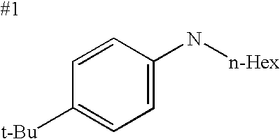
C1=C(N[n-Hex])C=CC([t-Bu])=C1
